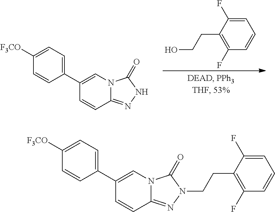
C1(C2=CC=C([F3CO])C=C2)=CN2C(=NNC2=O)C=C1.C1=C(F)C(CCO)=C(F)C=C1.C1(C2=CC=C([F3CO])C=C2)=CN2C(=NN(CCC3=C(F)C=CC=C3F)C2=O)C=C1
